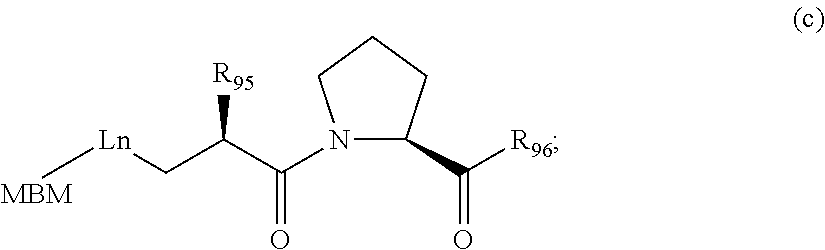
[Ln](CC(C(=O)N1C(C([R96])=O)CCC1)[R95])[MBM]
